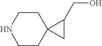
C1CNCCC12CC2CO
